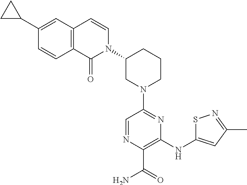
N1(C2=NC(NC3=CC(C)=NS3)=C(C(=O)N)N=C2)CCCC(N2C=CC3=C(C2=O)C=CC(C2CC2)=C3)C1
